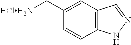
C([HClH2N])C1=CC2=C(C=C1)NN=C2
